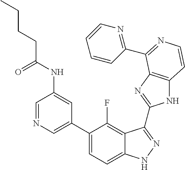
C1=C(C2=CC=C3C(=C2F)C(C2=NC4=C(N2)C=CN=C4C2=NC=CC=C2)=NN3)C=C(NC(=O)CCCC)C=N1
